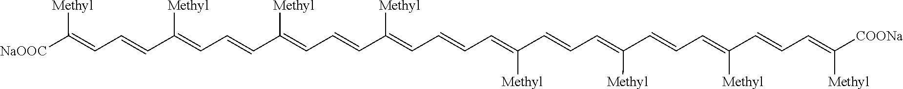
[NaOOC]C(=CC=CC(=CC=CC(=CC=CC(=CC=CC=C(C=CC=C(C=CC=C(C=CC=C([COONa])[Methyl])[Methyl])[Methyl])[Methyl])[Methyl])[Methyl])[Methyl])[Methyl]
